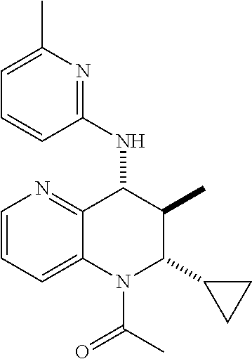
C1=CC=C2C(=N1)C(NC1=NC(C)=CC=C1)C(C)C(C1CC1)N2C(C)=O
